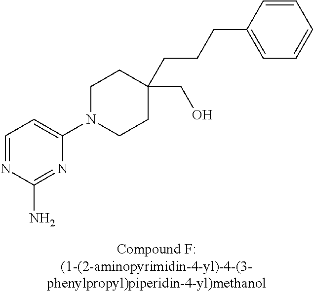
C1=NC(N)=NC(N2CCC(CCCC3=CC=CC=C3)(CO)CC2)=C1
